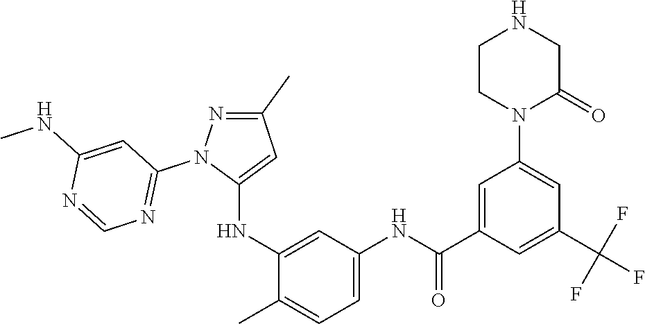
C1(C)=NN(C2=NC=NC(NC)=C2)C(NC2=CC(NC(=O)C3=CC(N4C(=O)CNCC4)=CC(C(F)(F)F)=C3)=CC=C2C)=C1
